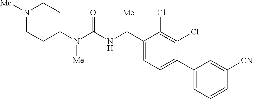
C1(N(C(NC(C2=CC=C(C3=CC=CC([CN])=C3)C(Cl)=C2Cl)[Me])=O)[Me])CCN([Me])CC1
